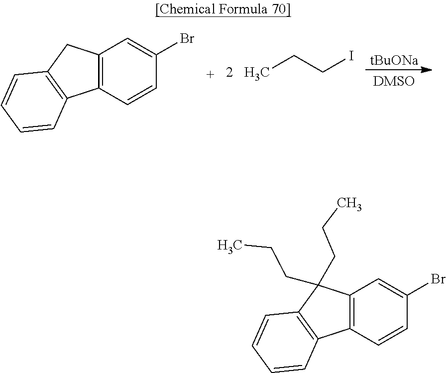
[tBuONa].CCCI.C12=C(C=CC(Br)=C1)C1=C(C2)C=CC=C1.C12=C(C=CC(Br)=C1)C1=C(C2(CCC)CCC)C=CC=C1
